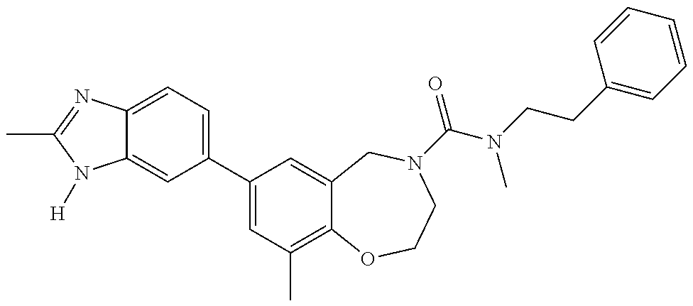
C12=CC(C3=CC(C)=C4C(=C3)CN(C(=O)N(CCC3=CC=CC=C3)C)CCO4)=CC=C1N=C(C)N2[H]
